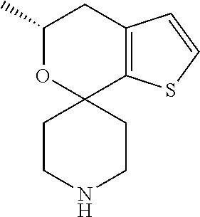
C1(C)OC2(C3=C(C1)C=CS3)CCNCC2
